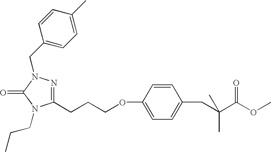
C1=CC(OCCCC2=NN(CC3=CC=C(C)C=C3)C(=O)N2CCC)=CC=C1CC(C(OC)=O)(C)C
